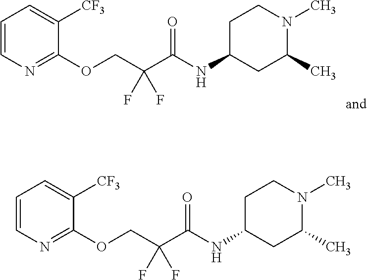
C1=CC=C([CF3])C(OCC(F)(F)C(=O)NC2CC(C)N(C)CC2)=N1.C1=CC=C([CF3])C(OCC(F)(F)C(=O)NC2CC(C)N(C)CC2)=N1
